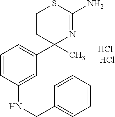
N1=C(N)SCCC1(C1=CC=CC(NCC2=CC=CC=C2)=C1)C.Cl.Cl
